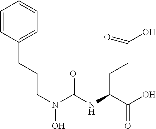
C1=CC(CCCN(C(=O)NC(CCC(=O)O)C(=O)O)O)=CC=C1
